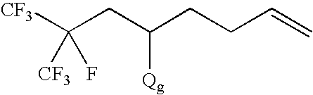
[CF3]C(CC(CCC=C)[Qg])([CF3])F
